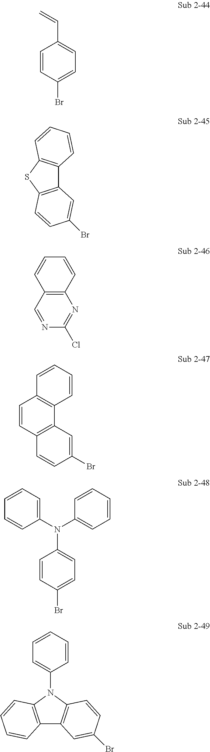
C1=CC(Br)=CC=C1C=C.C12=C(SC3=C1C=CC=C3)C=CC(Br)=C2.C12=C(C=NC(Cl)=N1)C=CC=C2.C1=CC2=C(C3=C1C=CC=C3)C=C(Br)C=C2.C1(N(C2=CC=CC=C2)C2=CC=C(Br)C=C2)=CC=CC=C1.C12=C(N(C3=CC=CC=C3)C3=C1C=C(Br)C=C3)C=CC=C2
